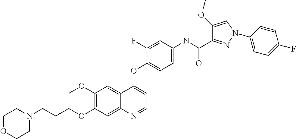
C1(OC)=C(OCCCN2CCOCC2)C=C2C(=C1)C(OC1=CC=C(NC(C3=NN(C4=CC=C(F)C=C4)C=C3OC)=O)C=C1F)=CC=N2
